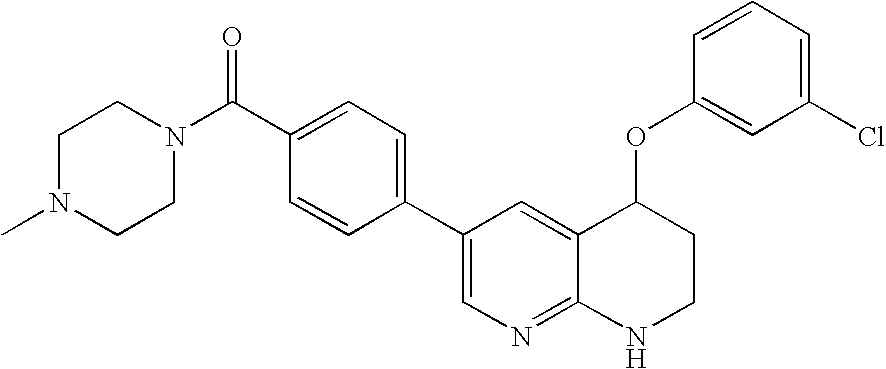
C1N(C)CCN(C(=O)C2=CC=C(C3=CN=C4C(=C3)C(OC3=CC(Cl)=CC=C3)CCN4)C=C2)C1
